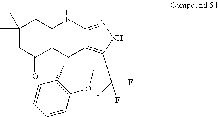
C1(C)(C)CC(=O)C2=C(C1)NC1=NNC(C(F)(F)F)=C1C2C1=C(OC)C=CC=C1
